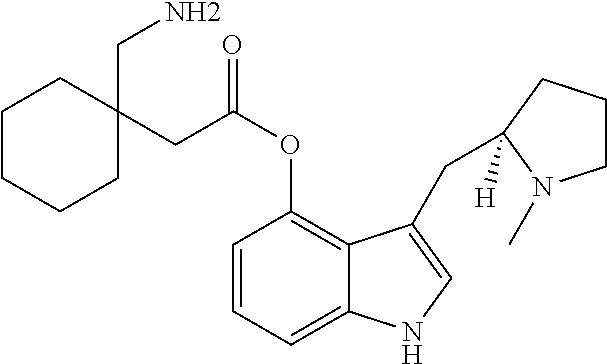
C1=CC=C2C(=C1OC(CC1(CN)CCCCC1)=O)C(CC1([H])CCCN1C)=CN2
